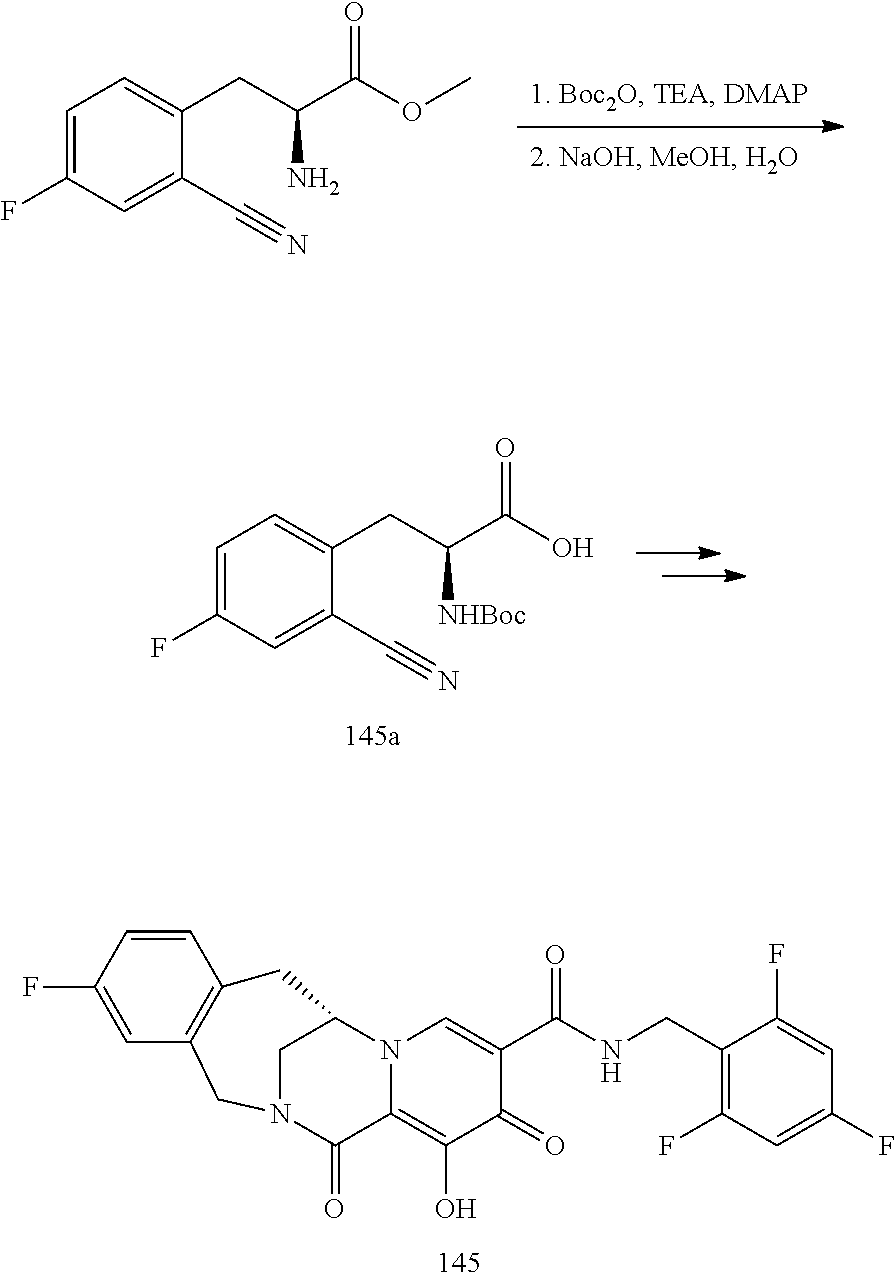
N12C(=C(O)C(=O)C(C(NCC3=C(F)C=C(F)C=C3F)=O)=C1)C(=O)N1CC3=C(CC2C1)C=CC(F)=C3.C1=C(F)C=C(C#N)C(CC(N)C(=O)OC)=C1.C1=C(F)C=C(C#N)C(CC([NHBoc])C(=O)O)=C1
